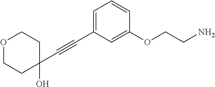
C1(OCCN)=CC(C#CC2(O)CCOCC2)=CC=C1
